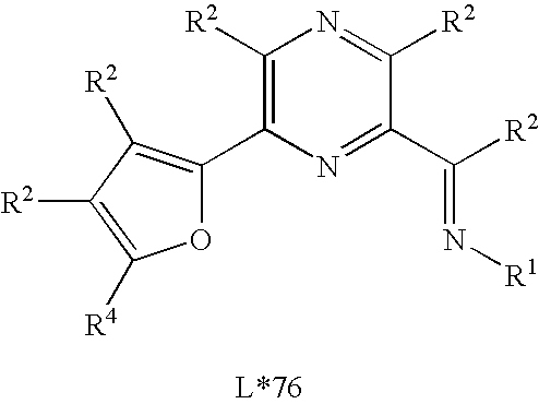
C1([R2])=C(C2=C([R2])C([R2])=C([R4])O2)N=C(C([R2])=N[R1])C([R2])=N1
